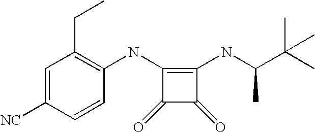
C1([NC])=CC(CC)=C(NC2=C(NC(C(C)(C)C)C)C(=O)C2=O)C=C1
